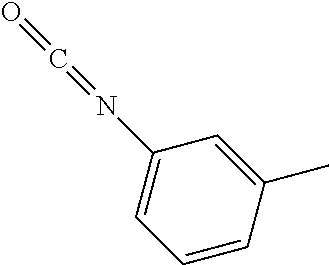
O=C=NC1=CC=CC(C)=C1
